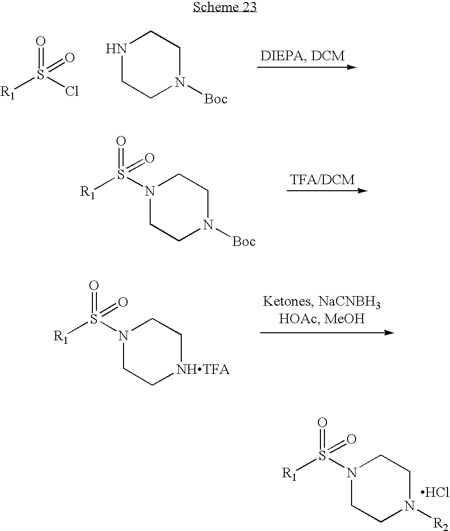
C1CN([R2])CCN1S([R1])(=O)=O.Cl.[R1]S(Cl)(=O)=O.N1CCN([Boc])CC1.C1CN([Boc])CCN1S([R1])(=O)=O.C1C[NHTFA]CCN1S([R1])(=O)=O
